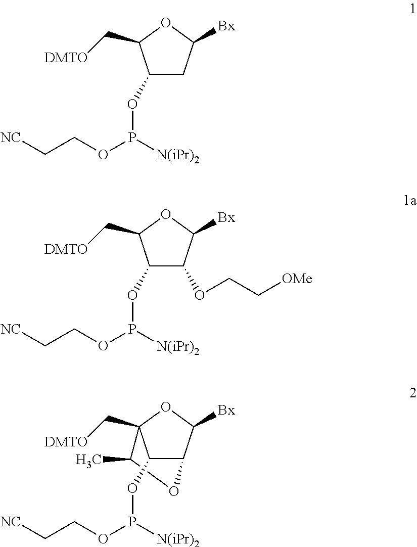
C1(OP(OCC[NC])[N(iPr)2])CC([Bx])OC1C[DMTO].C1(OP(OCC[NC])[N(iPr)2])C(OCC[OMe])C([Bx])OC1C[DMTO].C1(C)C2(C[DMTO])C(OP(OCC[NC])[N(iPr)2])C(C([Bx])O2)O1
